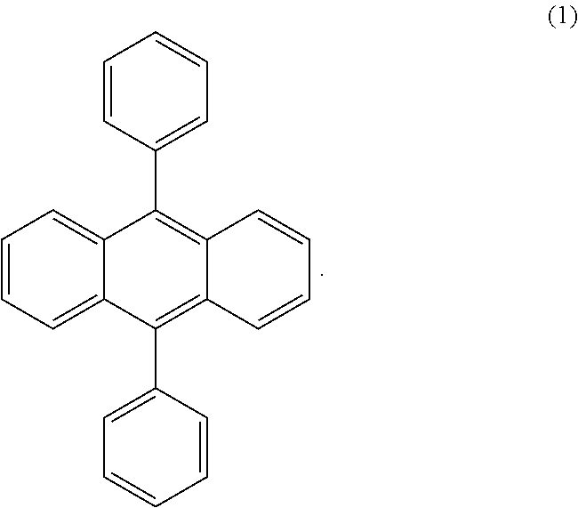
C1=CC(C2=C3C(=C(C4=CC=CC=C4)C4=CC=CC=C42)C=CC=C3)=CC=C1
